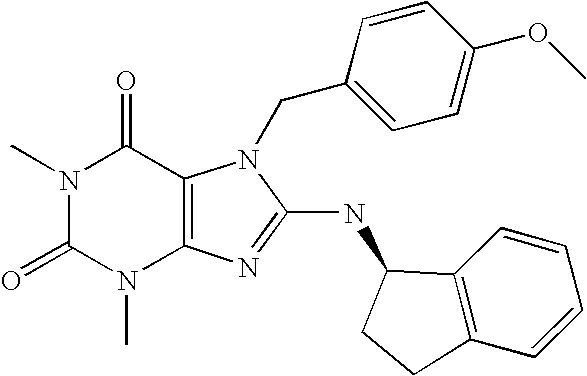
N1(C)C(=O)N(C)C2=C(C1=O)N(CC1=CC=C(OC)C=C1)C(NC1CCC3=C1C=CC=C3)=N2
